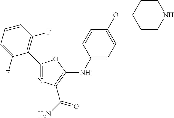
C1(C2=C(F)C=CC=C2F)=NC(C(N)=O)=C(NC2=CC=C(OC3CCNCC3)C=C2)O1
